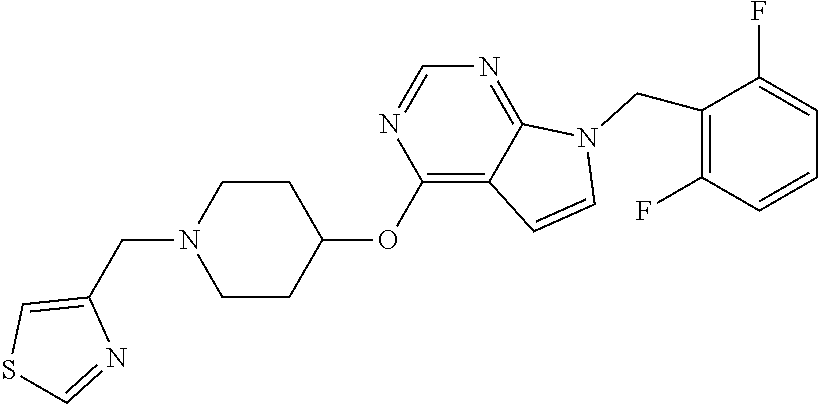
C1CC(OC2=C3C(=NC=N2)N(CC2=C(F)C=CC=C2F)C=C3)CCN1CC1=CSC=N1
